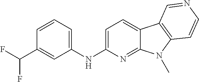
N(C1=CC=C2C(=N1)N(C)C1=C2C=NC=C1)C1=CC=CC(C(F)F)=C1
